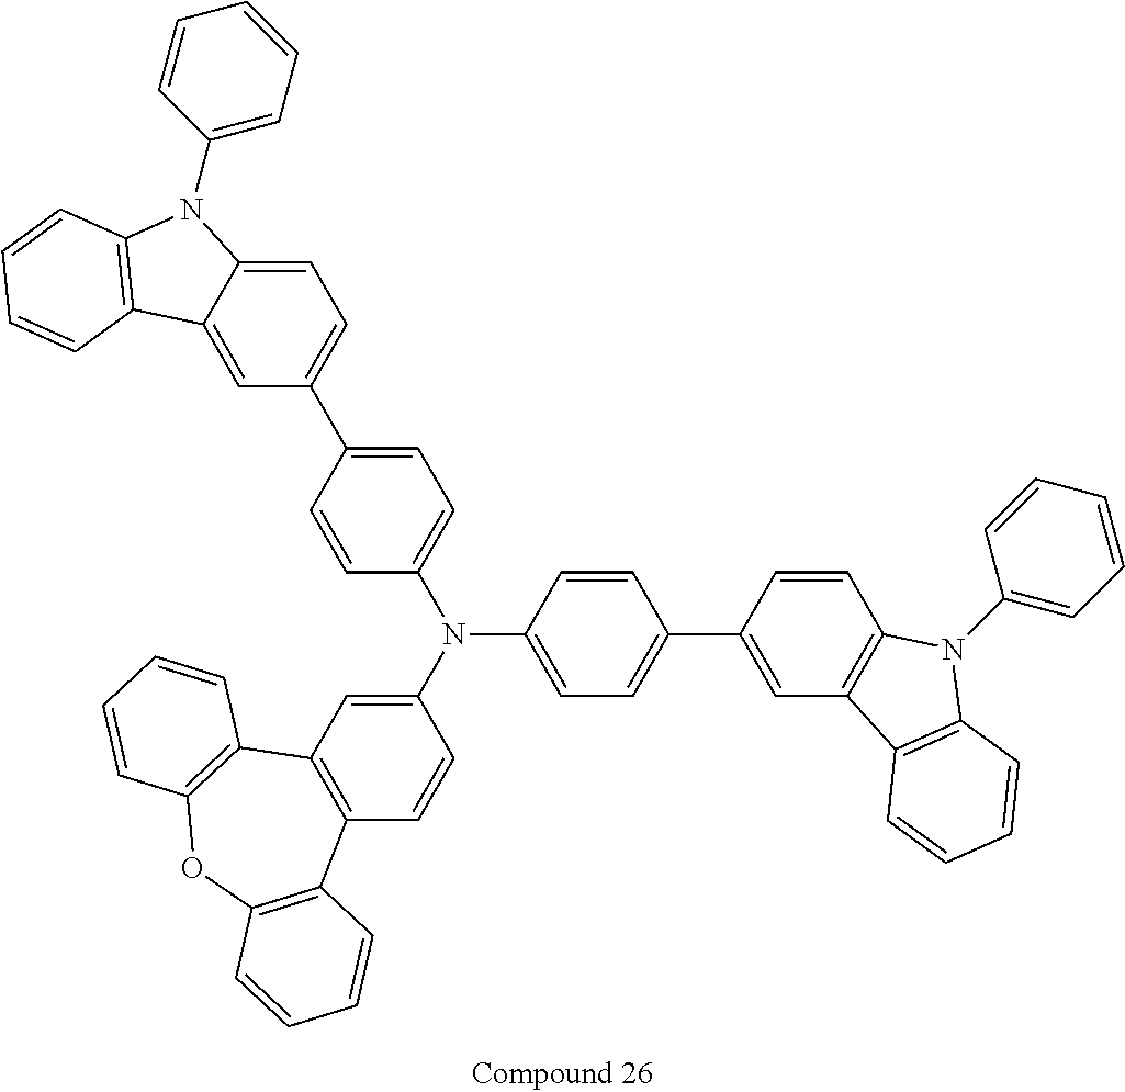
C12=CC=C(C3=CC=C(N(C4=CC5=C(C=C4)C4=C(OC6=C5C=CC=C6)C=CC=C4)C4=CC=C(C5=CC6=C(C=C5)N(C5=CC=CC=C5)C5=C6C=CC=C5)C=C4)C=C3)C=C1C1=C(N2C2=CC=CC=C2)C=CC=C1
